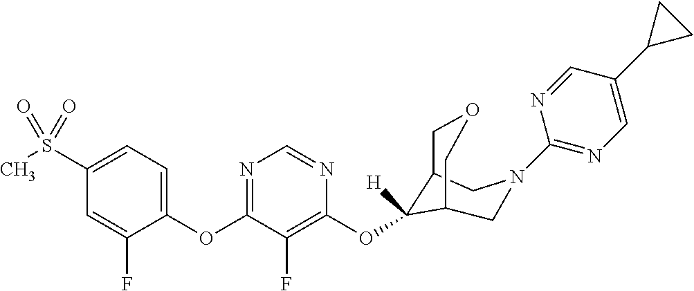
C1(OC2=NC=NC(OC3([H])C4COCC3CN(C3=NC=C(C5CC5)C=N3)C4)=C2F)=CC=C(S(C)(=O)=O)C=C1F
